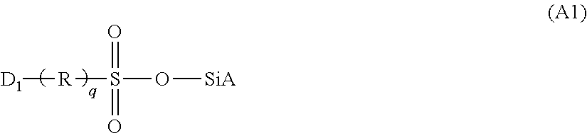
[D1][R]S(O[SiA])(=O)=O
